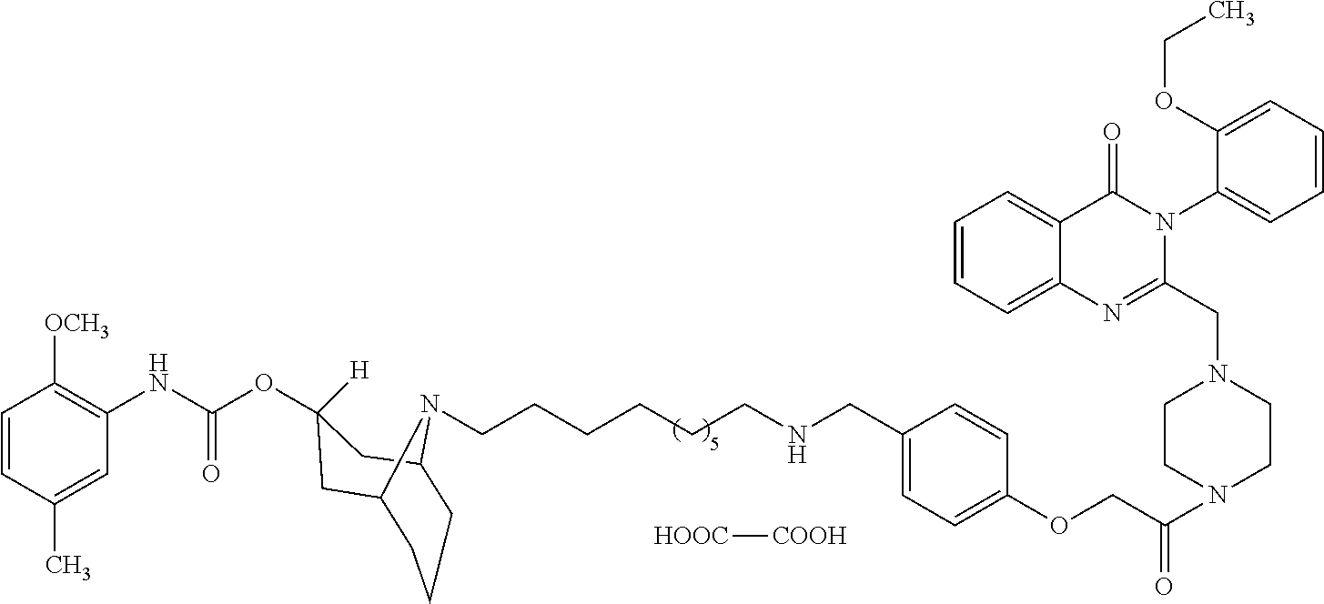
C1=CC(C)=CC(NC(OC2([H])CC3CCCC(C2)N3CCCCCCNCC2=CC=C(OCC(=O)N3CCN(CC4=NC5=CC=CC=C5C(=O)N4C4=CC=CC=C4OCC)CC3)C=C2)=O)=C1[OCH3].[HOOC][COOH]
